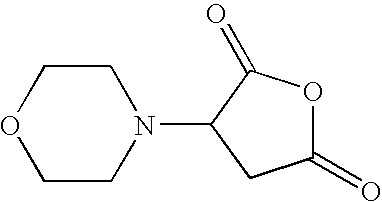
C1CN(C2C(=O)OC(=O)C2)CCO1
